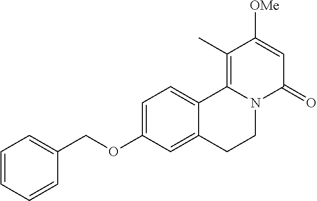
C(OC1=CC=C2C(=C1)CCN1C2=C(C)C([OMe])=CC1=O)C1=CC=CC=C1
